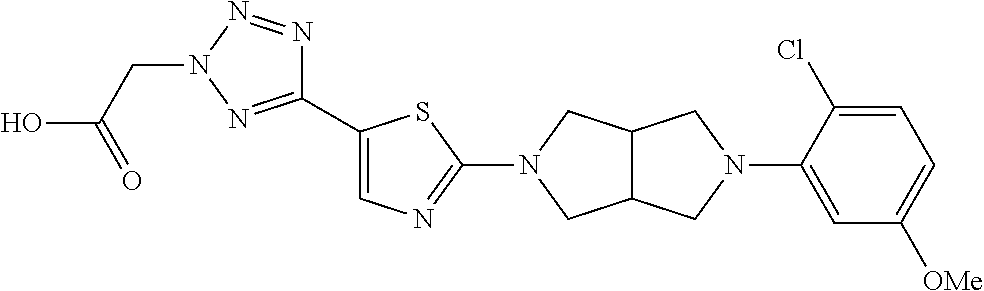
C1(C2=CN=C(N3CC4C(C3)CN(C3=CC([OMe])=CC=C3Cl)C4)S2)=NN(CC(O)=O)N=N1
